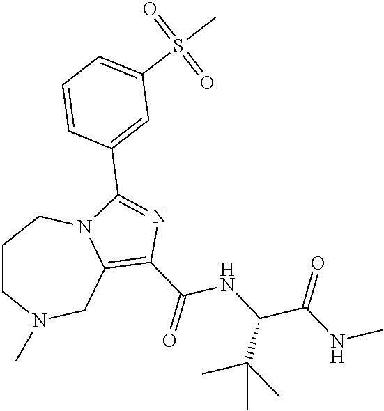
C1CN(C)CC2=C(C(=O)NC(C(NC)=O)C(C)(C)C)N=C(C3=CC(S(C)(=O)=O)=CC=C3)N2C1
